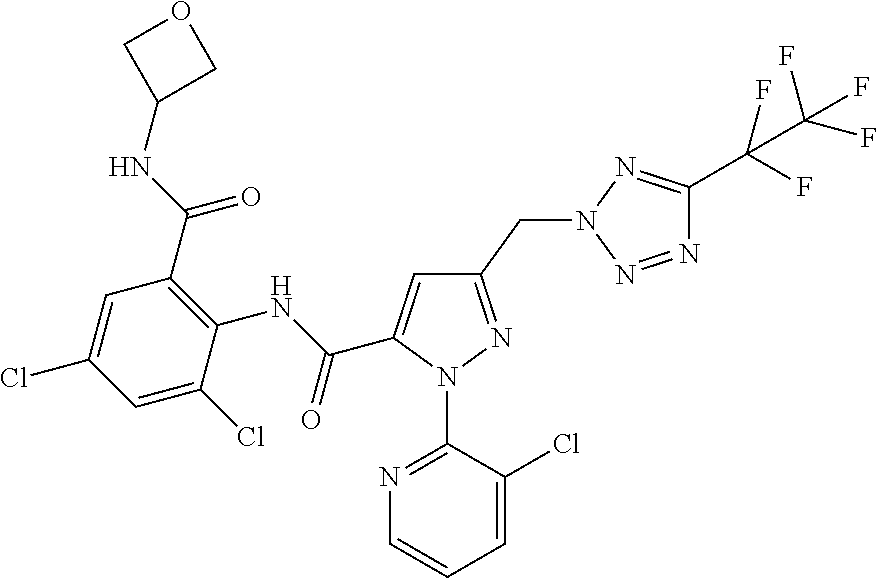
C(C1=CC(CN2N=C(C(F)(F)C(F)(F)F)N=N2)=NN1C1=NC=CC=C1Cl)(NC1=C(C(NC2COC2)=O)C=C(Cl)C=C1Cl)=O
